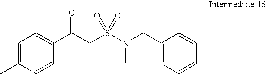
C1=C(C)C=CC(C(CS(N(CC2=CC=CC=C2)C)(=O)=O)=O)=C1
